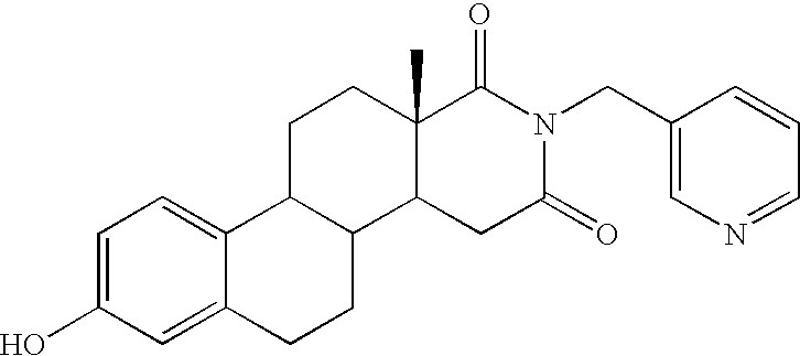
OC1=CC=C2C(=C1)CCC1C2CCC2(C)C1CC(=O)N(CC1=CN=CC=C1)C2=O
